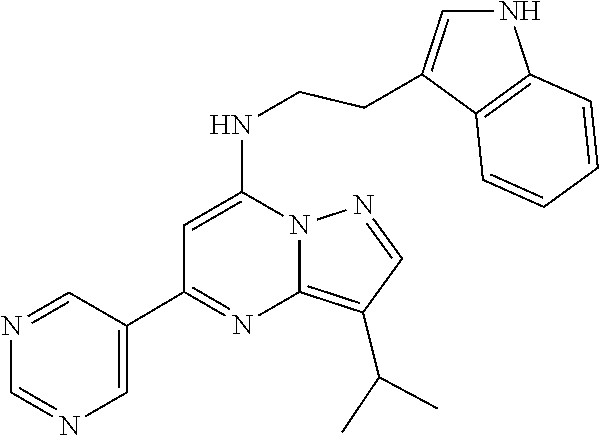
C1(C(C)C)=C2N(N=C1)C(NCCC1=CNC3=C1C=CC=C3)=CC(C1=CN=CN=C1)=N2
